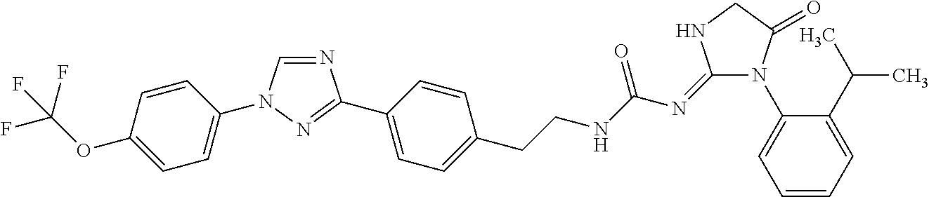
N1=CN(C2=CC=C(OC(F)(F)F)C=C2)N=C1C1=CC=C(CCNC(N=C2N(C3=CC=CC=C3C(C)C)C(=O)CN2)=O)C=C1
